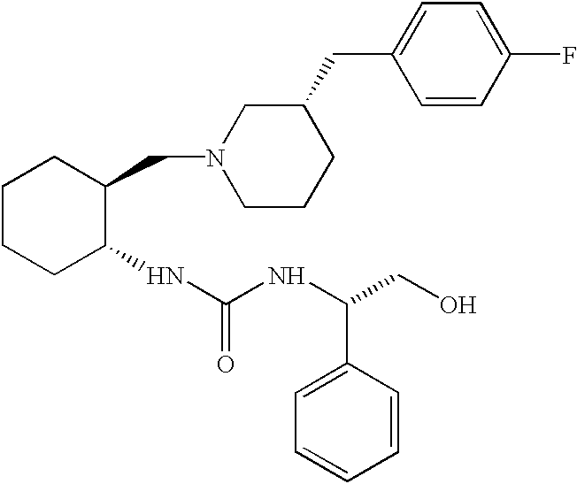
C1CCC(NC(NC(CO)C2=CC=CC=C2)=O)C(CN2CCCC(CC3=CC=C(F)C=C3)C2)C1
